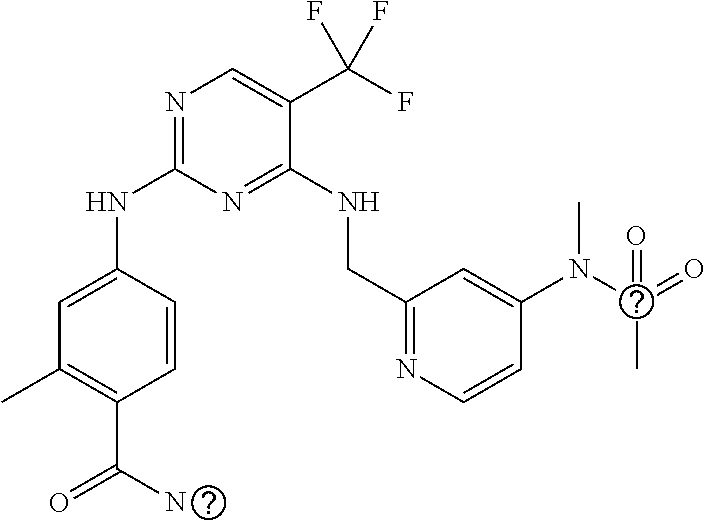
N(C1=NC=C(C(F)(F)F)C(NCC2=NC=CC(N(C(=O)(C)=O)C)=C2)=N1)C1=CC(C)=C(C(N)=O)C=C1
